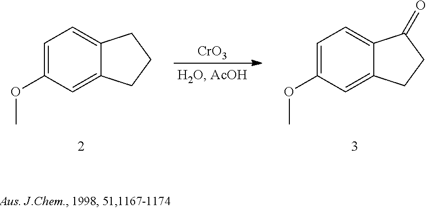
[CrO3].C1=C(OC)C=C2C(=C1)CCC2.C1=C(OC)C=C2C(=C1)C(=O)CC2
